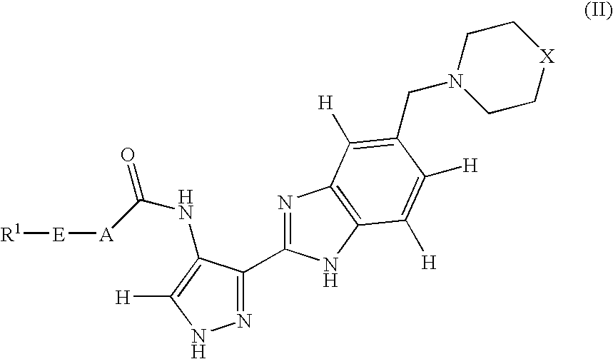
N1=C(C2=NC3=C(N2)C([H])=C([H])C(CN2CC[X]CC2)=C3[H])C(NC([A][E][R1])=O)=C([H])N1
